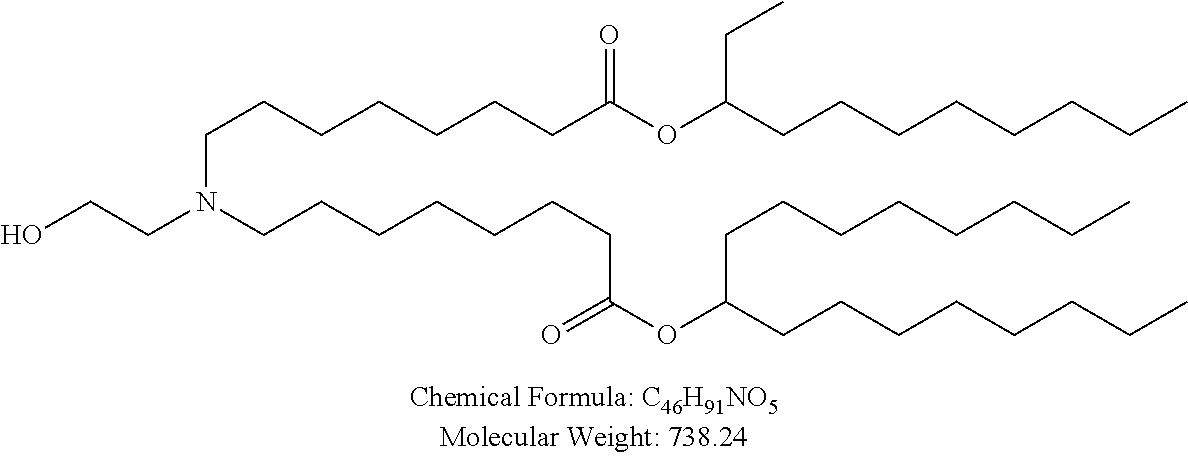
OCCN(CCCCCCCC(OC(CCCCCCCC)CCCCCCCC)=O)CCCCCCCC(OC(CCCCCCCC)CC)=O
